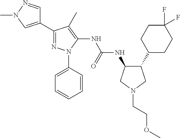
C1(C2=NN(C3=CC=CC=C3)C(NC(NC3C(C4CCC(F)(F)CC4)CN(CCOC)C3)=O)=C2C)=CN(C)N=C1
